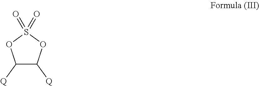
C1([Q])C([Q])OS(=O)(=O)O1
